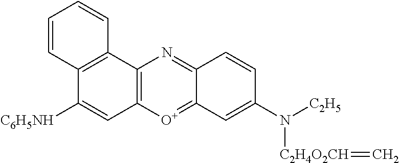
C12=C(C3=C(C=C1[C6H5NH])[O+]=C1C(=N3)C=CC(N([C2H5])[C2H4O2CH]=C)=C1)C=CC=C2
